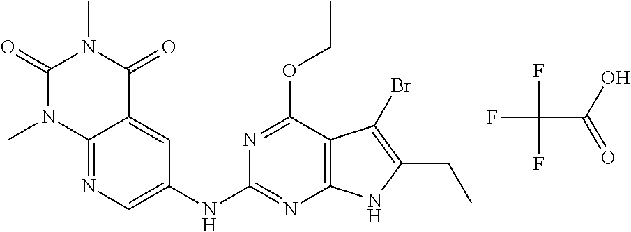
FC(C(=O)O)(F)F.N1=C2C(=CC(NC3=NC4=C(C(OCC)=N3)C(Br)=C(CC)N4)=C1)C(=O)N(C)C(=O)N2C
